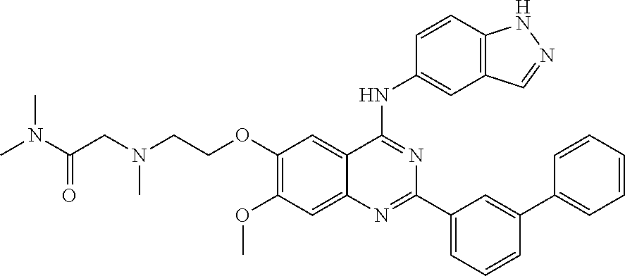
C1(OCCN(C)CC(N(C)C)=O)=C(OC)C=C2C(=C1)C(NC1=CC3=C(C=C1)NN=C3)=NC(C1=CC=CC(C3=CC=CC=C3)=C1)=N2
